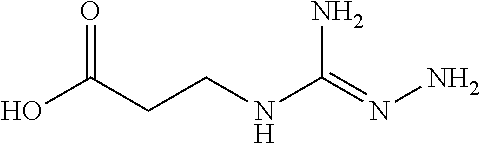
C(NC(=NN)N)CC(O)=O
